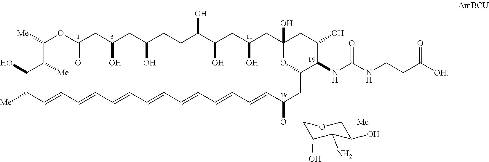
C1([Me])OC(=O)CC(O)CC(O)CCC(O)C(O)CC(O)CC2(O)CC(O)C(NC(NCCC([OH])=O)=O)C(O2)CC(OC2C(O)C(N)C(O)C([Me])O2)C=CC=CC=CC=CC=CC=CC=CC([Me])C(O)C1[Me]
